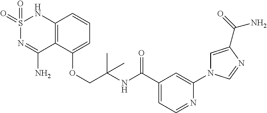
C12=C(C(OCC(NC(C3=CC=NC(N4C=C(C(=O)N)N=C4)=C3)=O)(C)C)=CC=C1)C(N)=NS(=O)(=O)N2
